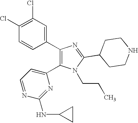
C1(Cl)=C(Cl)C=C(C2=C(C3=CC=NC(NC4CC4)=N3)N(CCC)C(C3CCNCC3)=N2)C=C1
